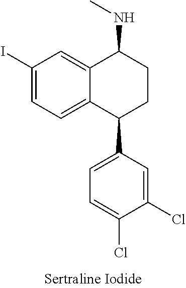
C12=CC(I)=CC=C1C(C1=CC=C(Cl)C(Cl)=C1)CCC2NC
